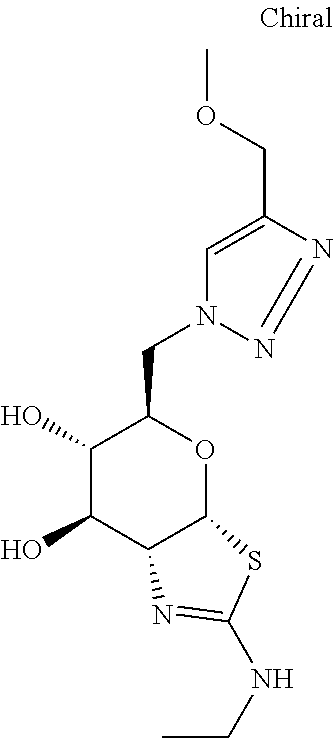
C1(O)C(O)C2C(OC1CN1N=NC(COC)=C1)SC(NCC)=N2
